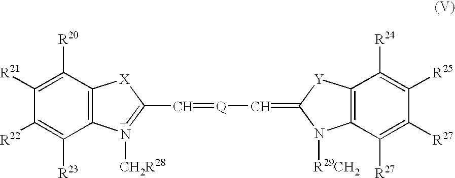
C12=C(C([R20])=C([R21])C([R22])=C1[R23])[X]C(C=[Q]C=C1N([R29CH2])C3=C([Y]1)C([R24])=C([R25])C([R27])=C3[R27])=[N+]2[CH2R28]
